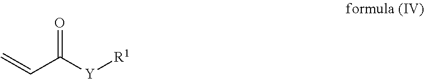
C=CC([Y][R1])=O
